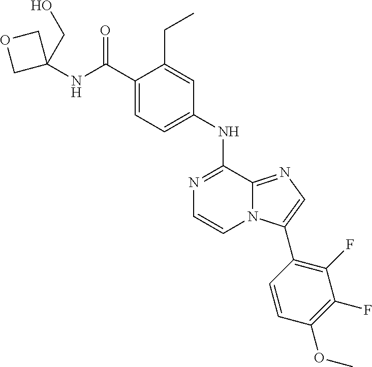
N1=C(NC2=CC=C(C(NC3(CO)COC3)=O)C(CC)=C2)C2=NC=C(C3=C(F)C(F)=C(OC)C=C3)N2C=C1
